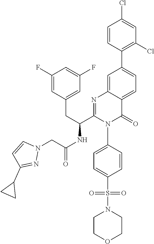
N1(CC(NC(C2=NC3=CC(C4=C(Cl)C=C(Cl)C=C4)=CC=C3C(=O)N2C2=CC=C(S(N3CCOCC3)(=O)=O)C=C2)CC2=CC(F)=CC(F)=C2)=O)N=C(C2CC2)C=C1
